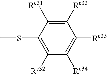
C1(SC)=C([Rc32])C([Rc34])=C([Rc35])C([Rc33])=C1[Rc31]
